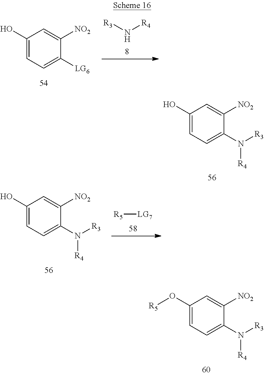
N([R4])[R3].C1(O)=CC=C([LG6])C([NO2])=C1.C1(O)=CC=C(N([R3])[R4])C([NO2])=C1.C1(O[R5])=CC=C(N([R3])[R4])C([NO2])=C1.C1(O)=CC=C(N([R3])[R4])C([NO2])=C1.[LG7][R5]
